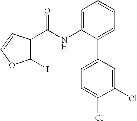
C1=C(NC(C2=C(I)OC=C2)=O)C(C2=CC=C(Cl)C(Cl)=C2)=CC=C1
